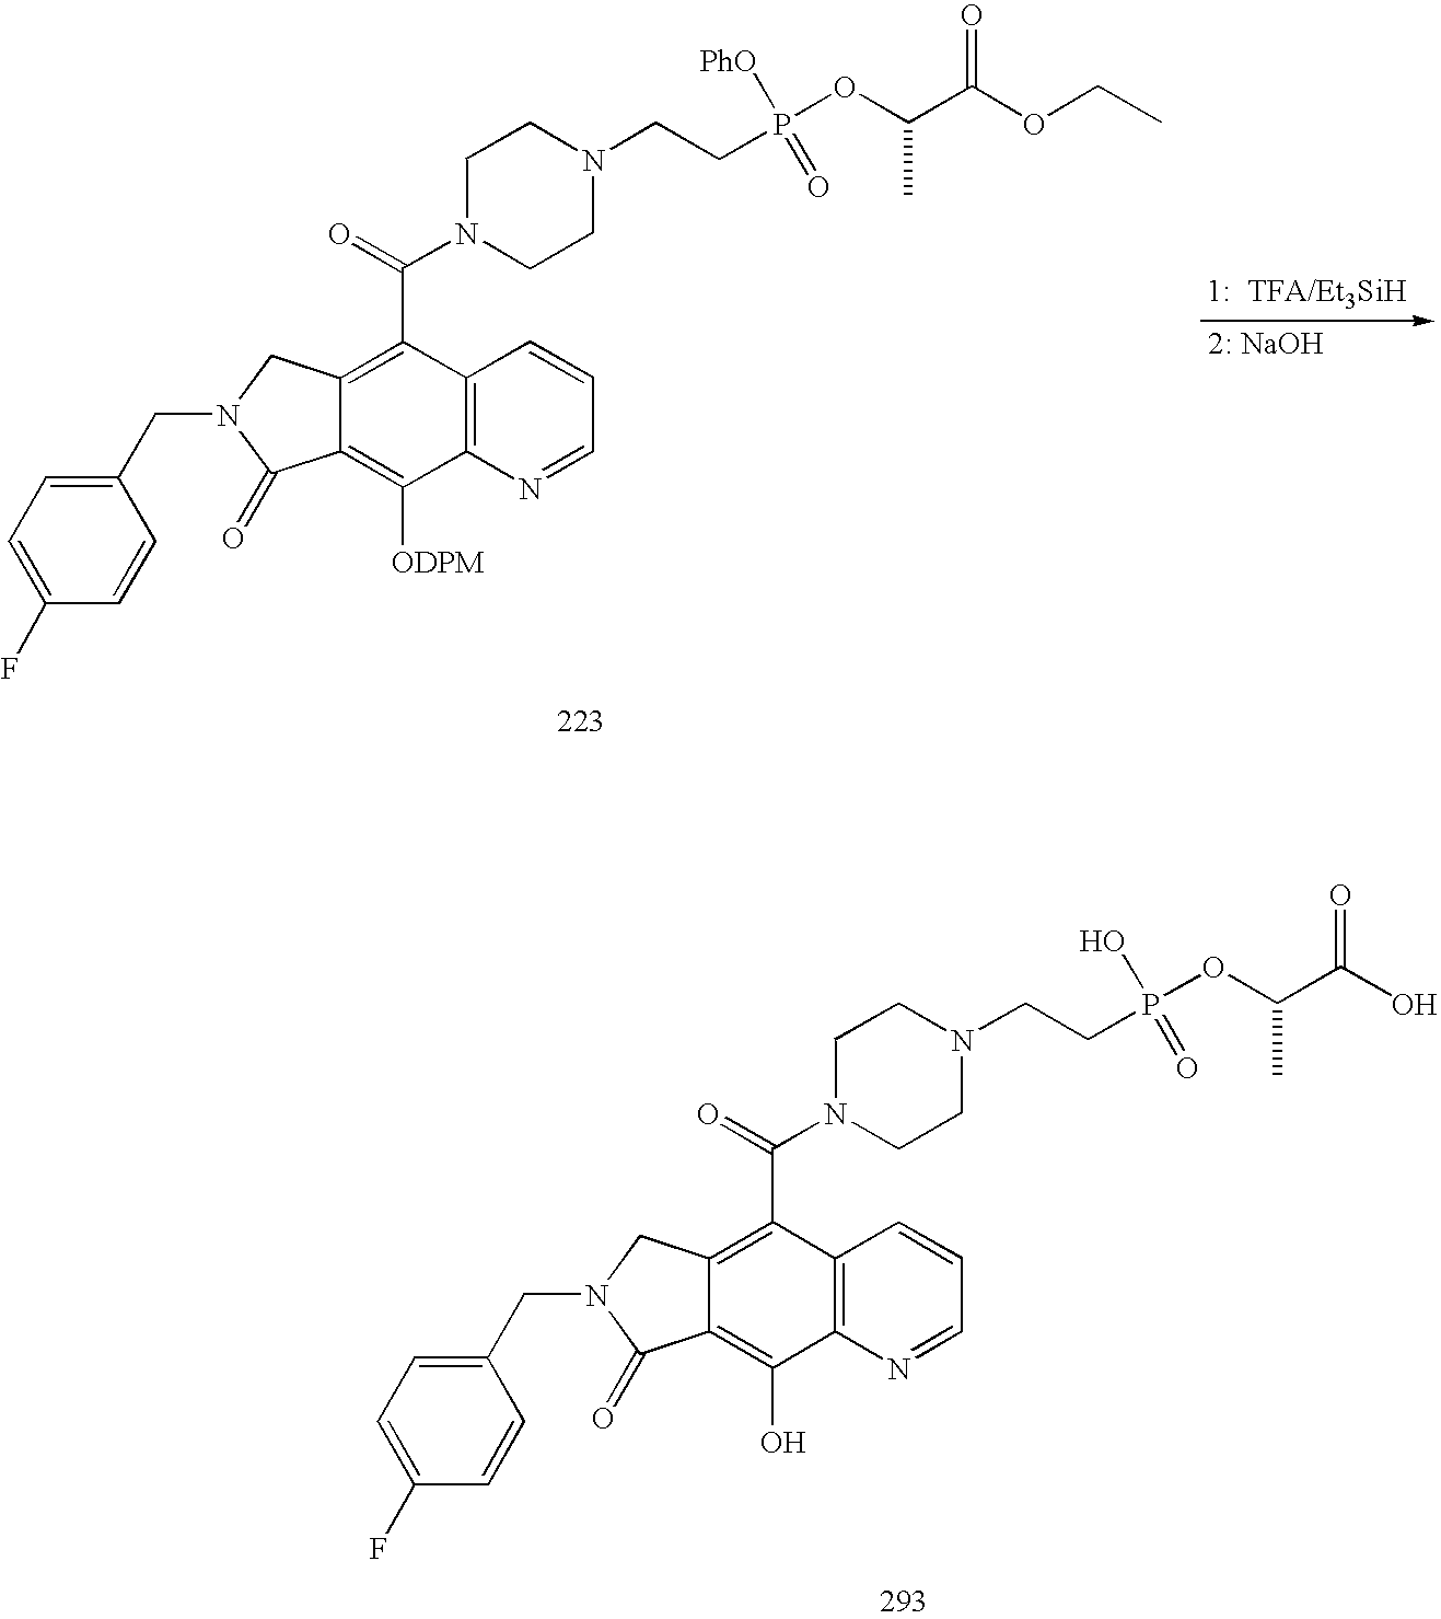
C1(C(=O)N2CCN(CCP(OC(C(OCC)=O)C)(=O)[PhO])CC2)=C2C(=C([ODPM])C3=C1C=CC=N3)C(=O)N(CC1=CC=C(F)C=C1)C2.C1(C(=O)N2CCN(CCP(OC(C(O)=O)C)(=O)O)CC2)=C2C(=C(O)C3=C1C=CC=N3)C(=O)N(CC1=CC=C(F)C=C1)C2
